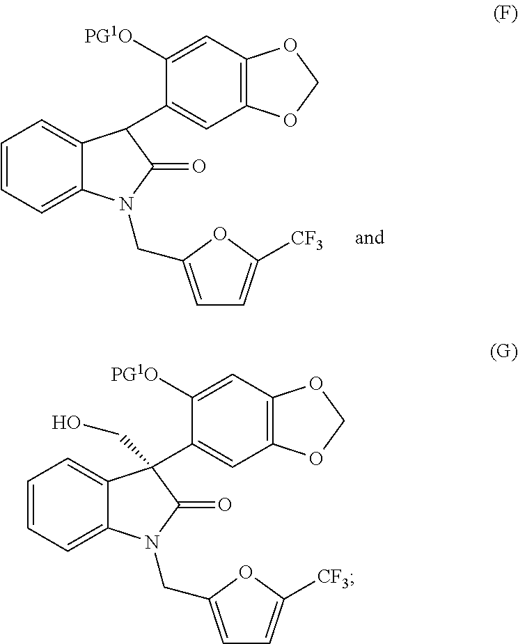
C12=C(C=C([PG1O])C(C3C4=CC=CC=C4N(CC4=CC=C([CF3])O4)C3=O)=C1)OCO2.C12=C(C=C([PG1O])C(C3(CO)C4=CC=CC=C4N(CC4=CC=C([CF3])O4)C3=O)=C1)OCO2
